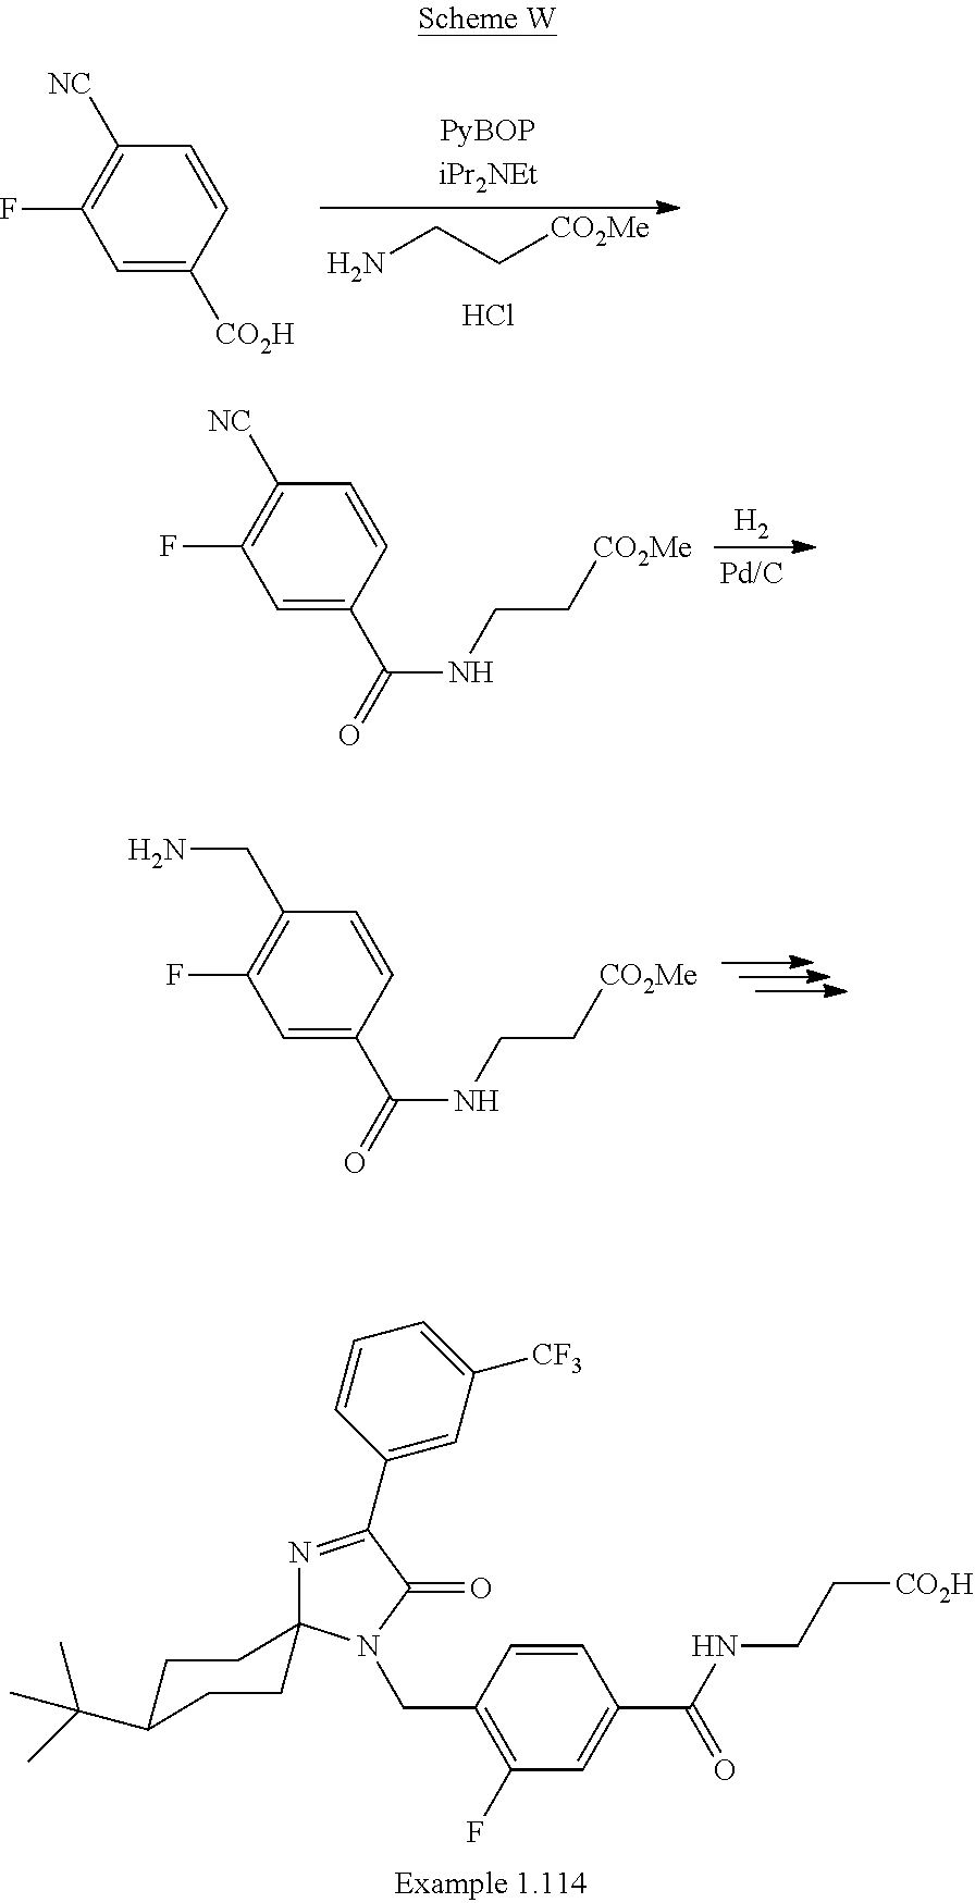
C1=C([CO2H])C=CC([NC])=C1F.Cl.NCC[CO2Me].C1=C(C(=O)NCC[CO2Me])C=CC([NC])=C1F.[H2].C1=C(C(=O)NCC[CO2Me])C=CC(CN)=C1F.C1(CN2C(=O)C(C3=CC([CF3])=CC=C3)=NC23CCC(C(C)(C)C)CC3)=C(F)C=C(C(=O)NCC[CO2H])C=C1
